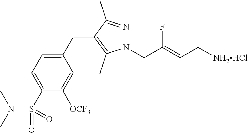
N1(CC(=CC[NH2HCl])F)N=C(C)C(CC2=CC=C(S(N(C)C)(=O)=O)C([OCF3])=C2)=C1C
